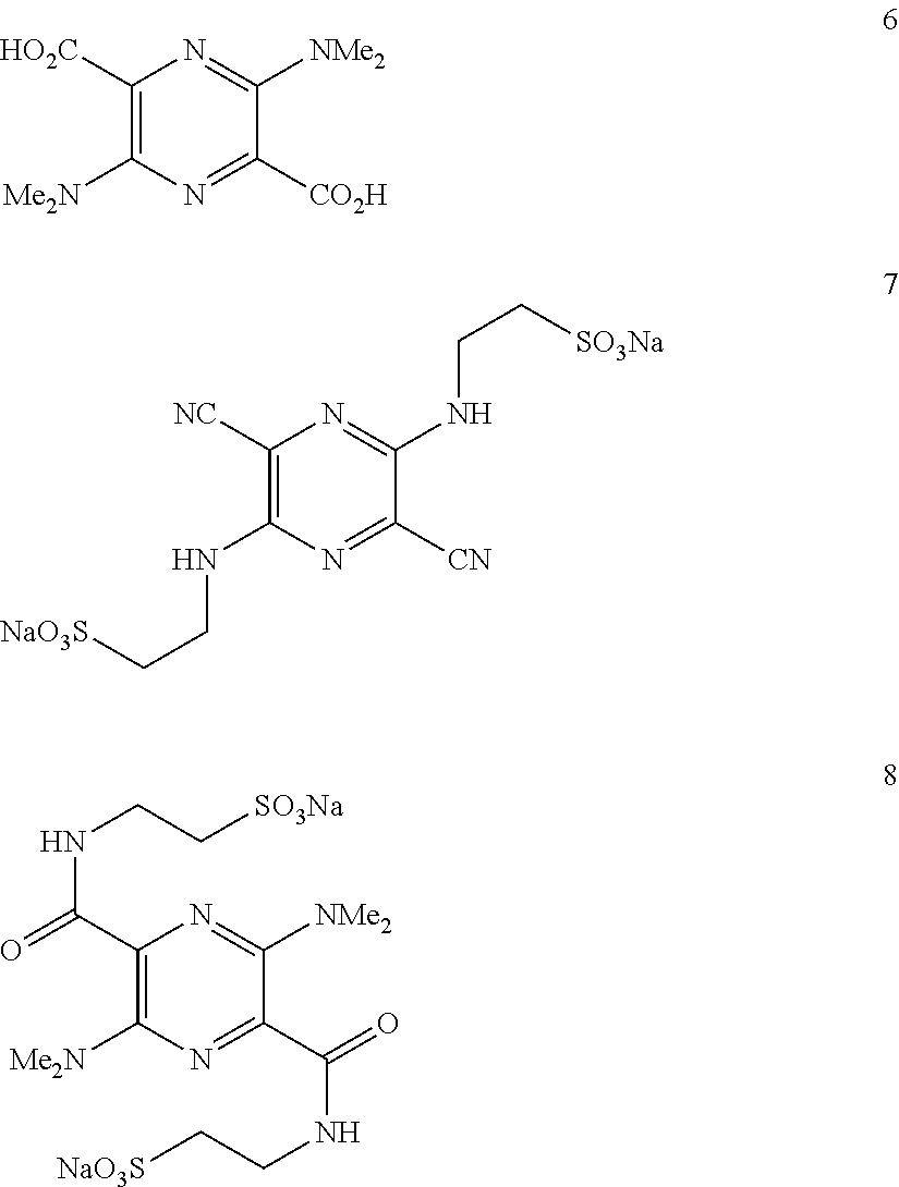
C1([HO2C])=C([Me2N])N=C([CO2H])C([NMe2])=N1.C1([NC])=C(NCC[NaO3S])N=C([CN])C(NCC[SO3Na])=N1.C1(C(=O)NCC[SO3Na])=C([Me2N])N=C(C(=O)NCC[NaO3S])C([NMe2])=N1
